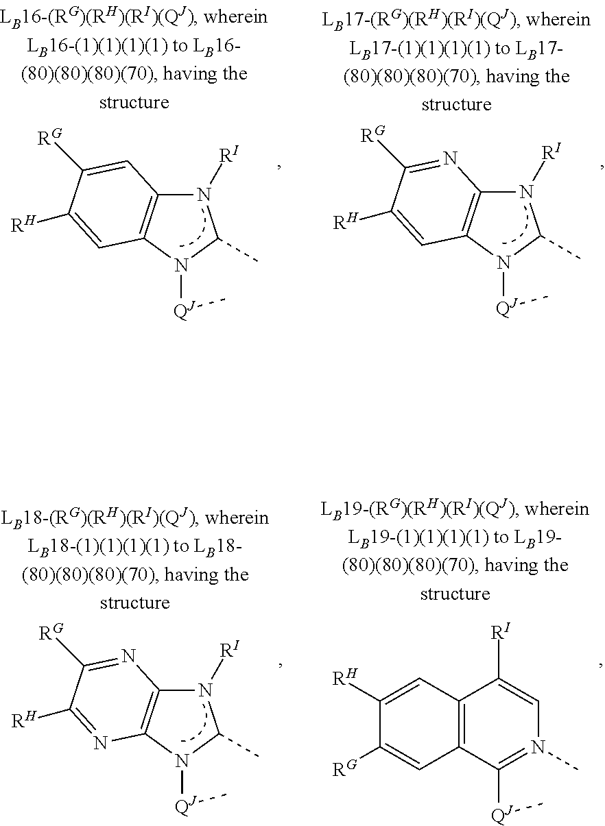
N1([RI])C2=C(N([QJ]C)C1C)C=C([RH])C([RG])=N2.N1([RI])C2=C(N([QJ]C)C1C)C=C([RH])C([RG])=C2.N1([RI])C2=C(N([QJ]C)C1C)N=C([RH])C([RG])=N2.C12=C(C([QJ]C)=N(C)C=C1[RI])C=C([RG])C([RH])=C2
